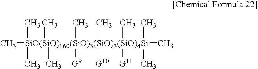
C[SiO(SiO)160(SiO)3(SiO)3(SiO)4Si](C)(C)(C)(C)(C)([G9])(C)([G10])(C)([G11])(C)(C)C
